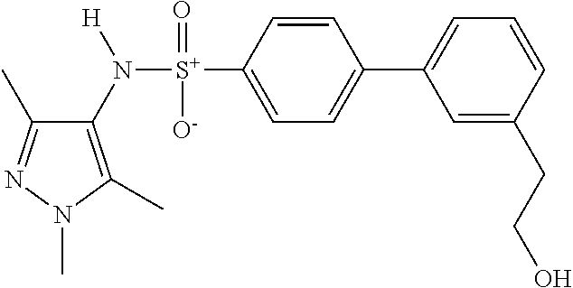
C1(C)=NN(C)C(C)=C1N([S+](C1=CC=C(C2=CC=CC(CCO)=C2)C=C1)(=O)[O-])[H]
